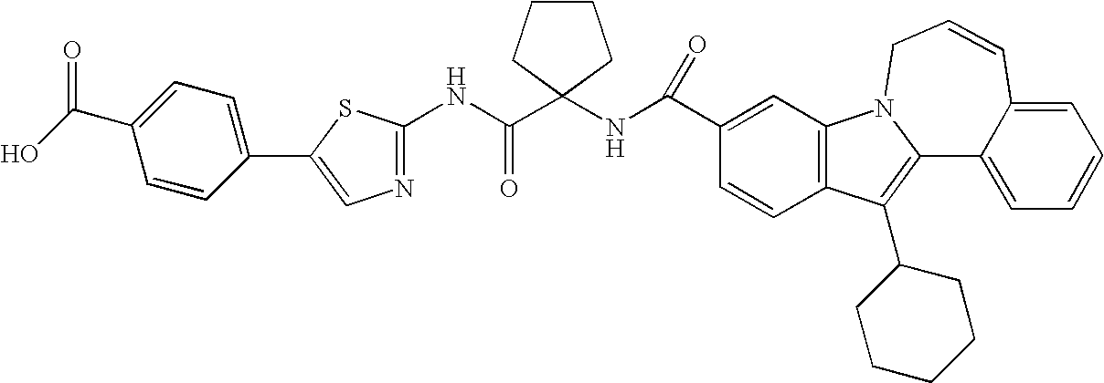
C12=C(C=C(C(NC3(C(NC4=NC=C(C5=CC=C(C(O)=O)C=C5)S4)=O)CCCC3)=O)C=C1)N1C(=C2C2CCCCC2)C2=CC=CC=C2C=CC1
